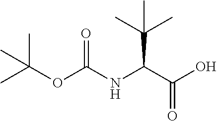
CC(C)(C(C(O)=O)NC(OC(C)(C)C)=O)C
